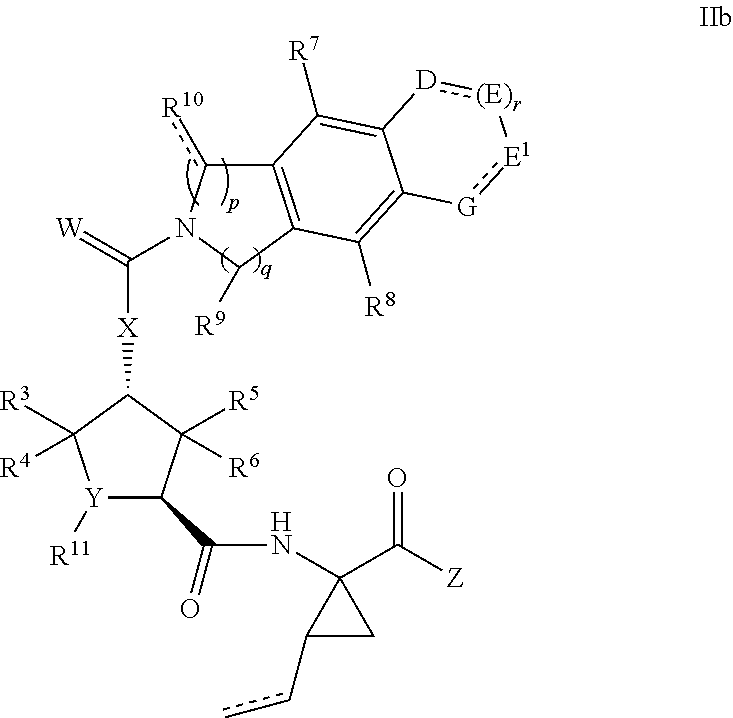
[R11][Y]1C(C(NC2(C([Z])=O)C(cc)C2)=O)C([R5])([R6])C([X]C(N2c([R10])C3=C(C2[R9])C([R8])=C2C(=C3[R7])[D]:[(E)r][E1]:[G]2)=[W])C1([R4])[R3]
